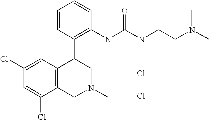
C1(Cl)=CC2=C(C(Cl)=C1)CN(C)CC2C1=C(NC(NCCN(C)C)=O)C=CC=C1.Cl.Cl
